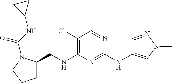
C1(Cl)=C(NCC2CCCN2C(NC2CC2)=O)N=C(NC2=CN(C)N=C2)N=C1
